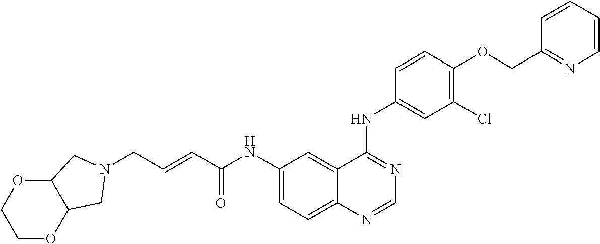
C(NC1=CC=C2C(=C1)C(NC1=CC(Cl)=C(OCC3=NC=CC=C3)C=C1)=NC=N2)(=O)C=CCN1CC2OCCOC2C1
